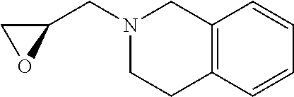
C1(CN2CCC3=C(C2)C=CC=C3)CO1
